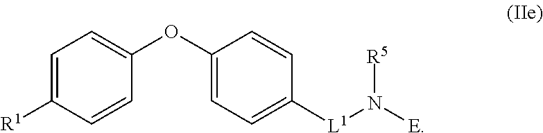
C1=C([R1])C=CC(OC2=CC=C([L1]N([E])[R5])C=C2)=C1
